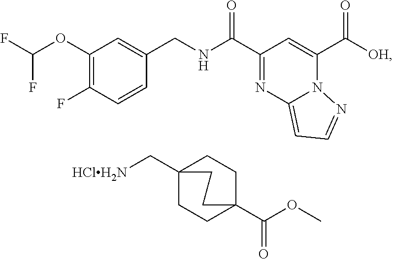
C1(OC(F)F)=C(F)C=CC(CNC(C2=NC3=CC=NN3C(C([OH])=O)=C2)=O)=C1.C12(C[HClH2N])CCC(C(OC)=O)(CC1)CC2
